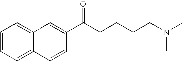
C1=CC=C2C(=C1)C=C(C(CCCCN(C)C)=O)C=C2
